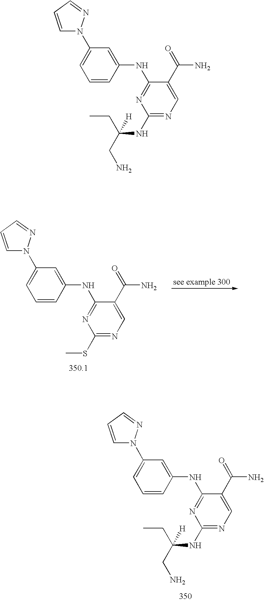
C1=C(N2C=CC=N2)C=C(NC2=NC(SC)=NC=C2C(=O)N)C=C1.C1=C(N2C=CC=N2)C=C(NC2=NC(NC(CN)(CC)[H])=NC=C2C(=O)N)C=C1.C1=C(N2C=CC=N2)C=C(NC2=NC(NC(CN)(CC)[H])=NC=C2C(=O)N)C=C1
